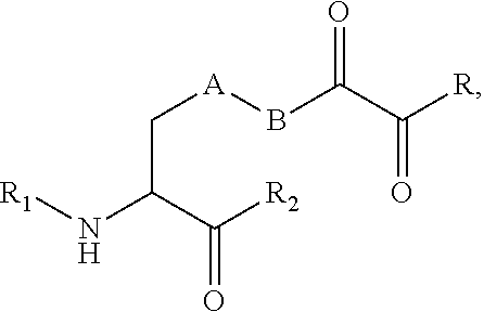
O=C(C([R])=O)B[A]CC(N[R1])C([R2])=O
